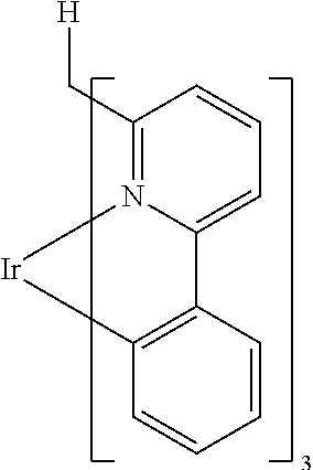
C12=CC=CC(C[H])=N1[Ir]C1=C2C=CC=C1
